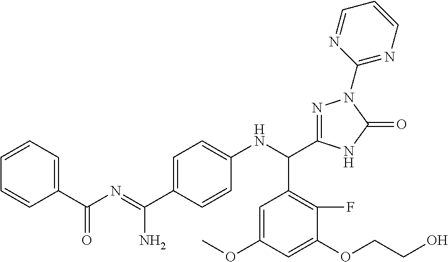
C(C1=CC=C(NC(C2=C(F)C(OCCO)=CC(OC)=C2)C2=NN(C3=NC=CC=N3)C(=O)N2)C=C1)(=NC(C1=CC=CC=C1)=O)N
